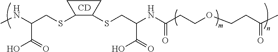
N(C(CSC1C(SCC(C(O)=O)NC(CCOCCC(C)=O)=O)CC1)C(=O)O)C.[CD]
